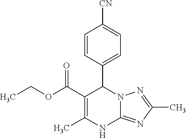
C1=CC(C2C(C(OCC)=O)=C(C)NC3=NC(C)=NN23)=CC=C1[CN]
